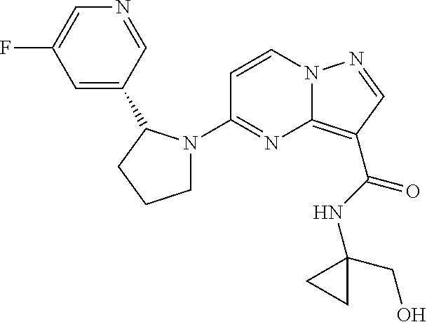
FC1=CN=CC(C2N(C3=NC4=C(C(NC5(CO)CC5)=O)C=NN4C=C3)CCC2)=C1
